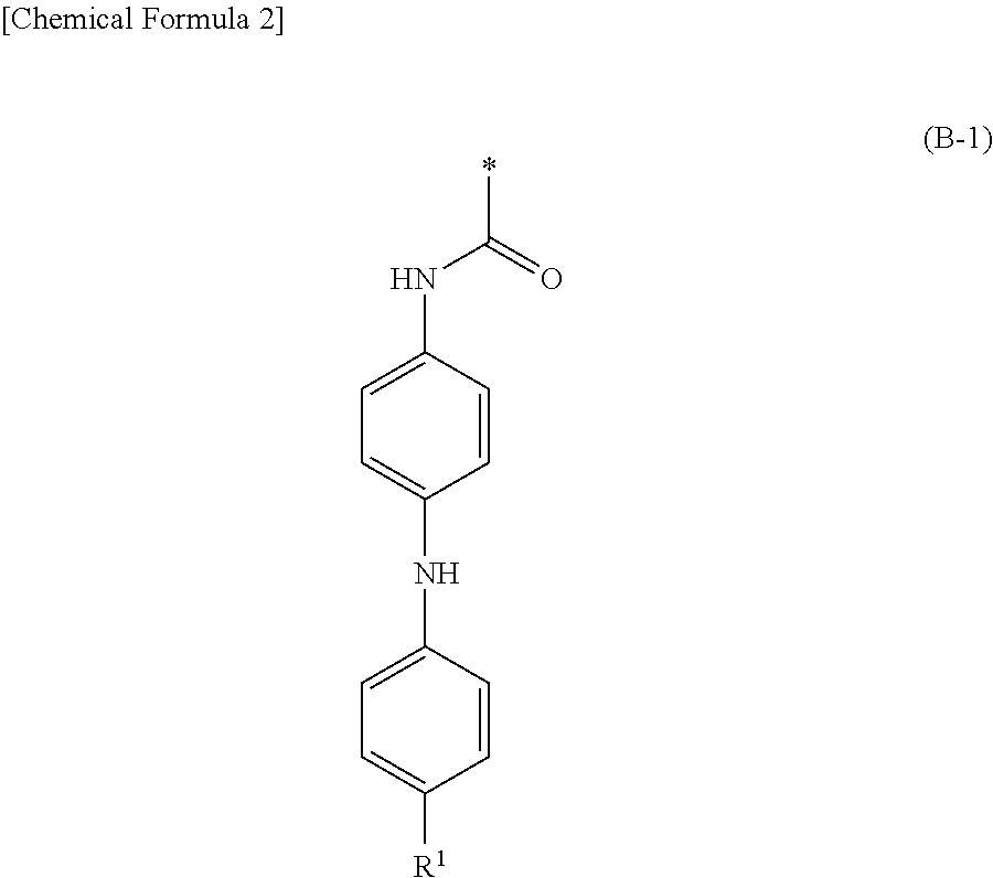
C1=C(NC(*)=O)C=CC(NC2=CC=C([R1])C=C2)=C1
